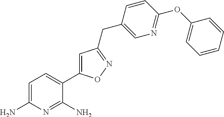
C1=C(N)N=C(N)C(C2=CC(CC3=CN=C(OC4=CC=CC=C4)C=C3)=NO2)=C1
